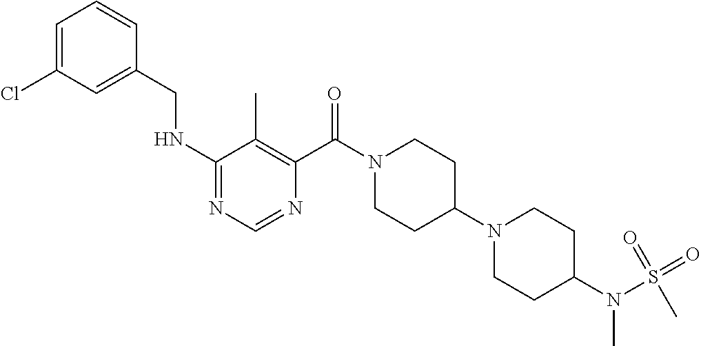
C1(NCC2=CC(Cl)=CC=C2)=NC=NC(C(N2CCC(N3CCC(N(S(=O)(=O)C)C)CC3)CC2)=O)=C1C
